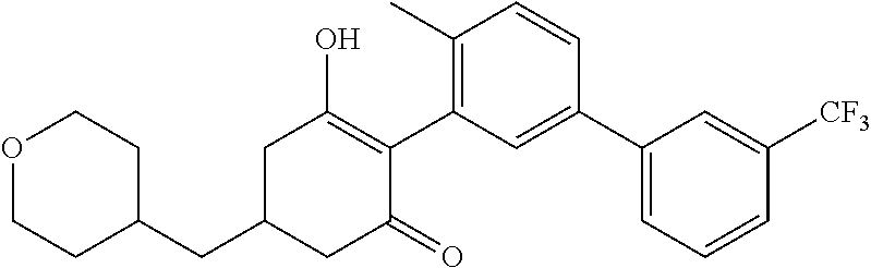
C1(CC2CC(=O)C(C3=C(C)C=CC(C4=CC=CC([CF3])=C4)=C3)=C(O)C2)CCOCC1
